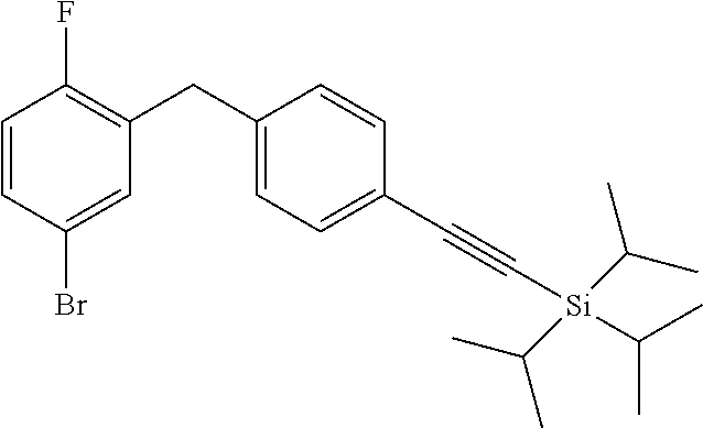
C1=CC(Br)=CC(CC2=CC=C(C#C[Si](C(C)C)(C(C)C)C(C)C)C=C2)=C1F
